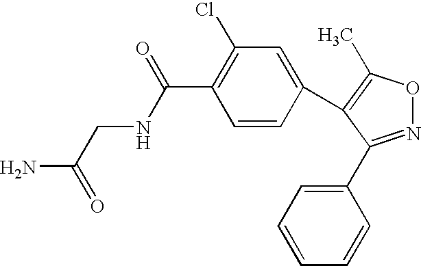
N1=C(C2=CC=CC=C2)C(C2=CC(Cl)=C(C(NCC(N)=O)=O)C=C2)=C(C)O1
